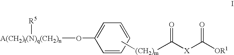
[(CH2)m](C([X]C([OR1])=O)=O)C.[A(CH2)t(N)q(CH2)n]([R5])OC1=CC=CC=C1
